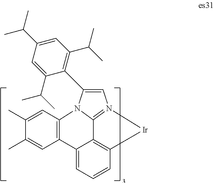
C1(C)=CC2=C(C=C1C)C1=CC=CC3=C1C1=N(C=C(C4=C(C(C)C)C=C(C(C)C)C=C4C(C)C)N21)[Ir]3
